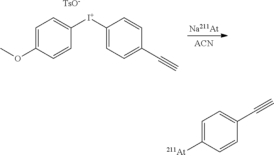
C1=C(OC)C=CC([I+]C2=CC=C(C#C)C=C2)=C1.[TsO-].[Na211At].[ACN].C1=C([At])C=CC(C#C)=C1
